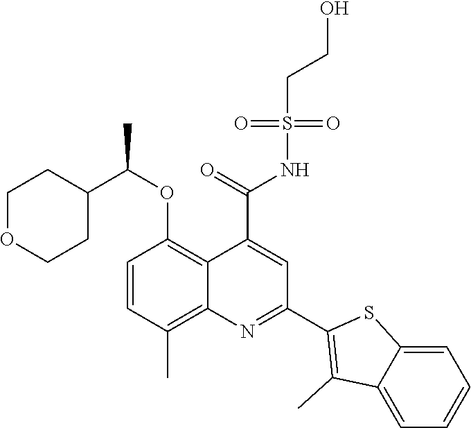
C1=CC(C)=C2C(=C1OC(C1CCOCC1)C)C(C(=O)NS(CCO)(=O)=O)=CC(C1=C(C)C3=CC=CC=C3S1)=N2
